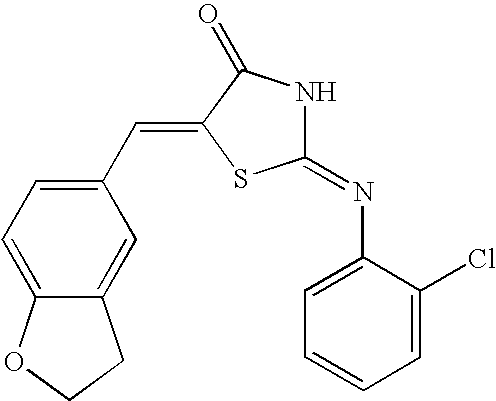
C1(=NC2=CC=CC=C2Cl)NC(=O)C(=CC2=CC=C3C(=C2)CCO3)S1
